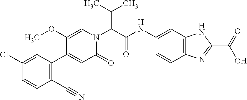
C12=C(C=C(NC(=O)C(C(C)C)N3C=C(OC)C(C4=C(C#N)C=CC(Cl)=C4)=CC3=O)C=C1)NC(C(O)=O)=N2
